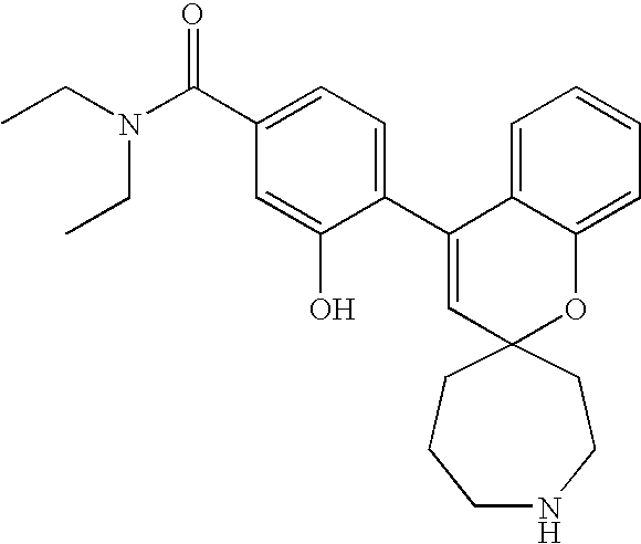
CCN(C(C1=CC=C(C2=CC3(OC4=CC=CC=C24)CCNCCC3)C(O)=C1)=O)CC
